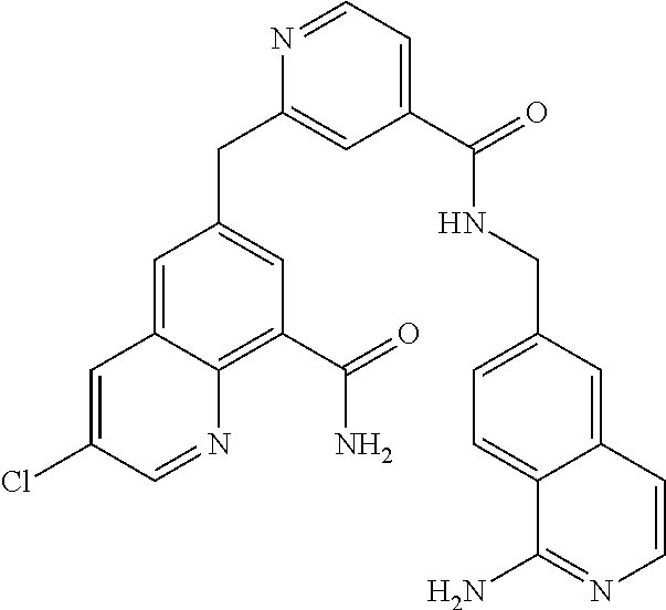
N1=CC=C(C(=O)NCC2=CC=C3C(=C2)C=CN=C3N)C=C1CC1=CC(C(=O)N)=C2C(=C1)C=C(Cl)C=N2
